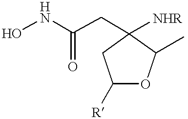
ONC(CC1([NHR])C(C)OC([R])C1)=O
